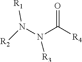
O=C([R4])N(N([R2])[R1])[R3]
